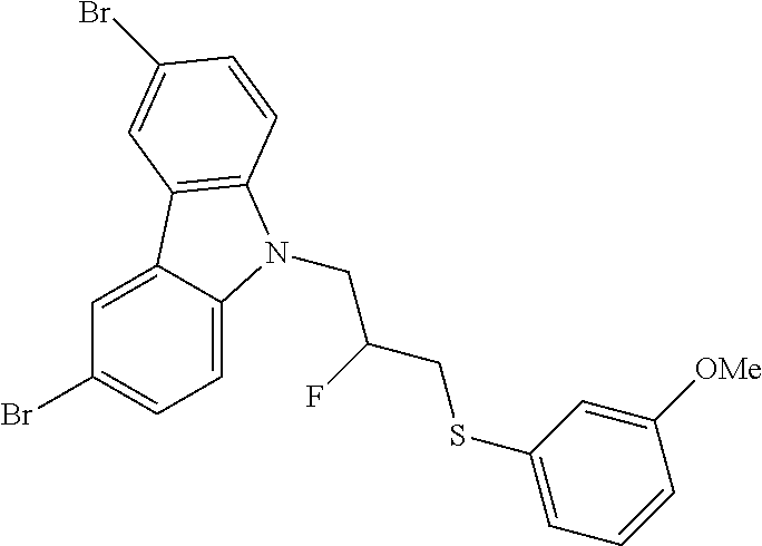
C1=C2C(=CC=C1Br)N(CC(CSC1=CC=CC([OMe])=C1)F)C1=C2C=C(Br)C=C1
